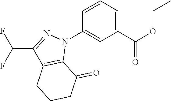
C1(C(OCC)=O)=CC=CC(N2N=C(C(F)F)C3=C2C(=O)CCC3)=C1
